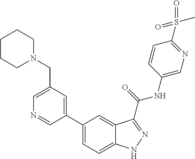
C1(CN2CCCCC2)=CN=CC(C2=CC=C3C(=C2)C(C(NC2=CN=C(S(=O)(=O)C)C=C2)=O)=NN3)=C1
